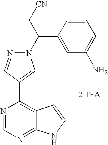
N1(C(C[CN])C2=CC(N)=CC=C2)N=CC(C2=C3C(=NC=N2)NC=C3)=C1.[2 TFA]
